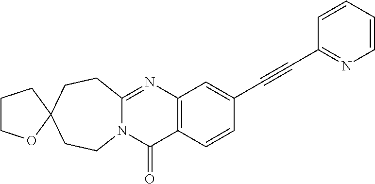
C12=C(C=CC(C#CC3=NC=CC=C3)=C1)C(=O)N1C(=N2)CCC2(CC1)CCCO2
